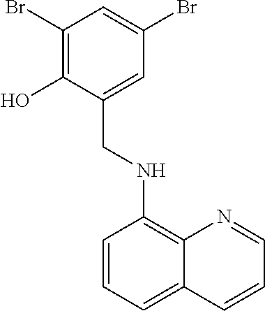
C1(Br)=C(O)C(CNC2=C3C(=CC=C2)C=CC=N3)=CC(Br)=C1
